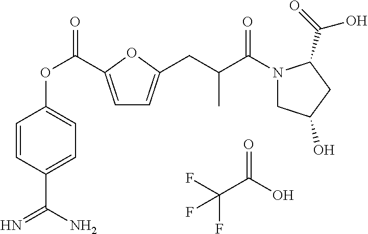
FC(C(O)=O)(F)F.C1=C(C(OC2=CC=C(C(N)=N)C=C2)=O)OC(CC(C(=O)N2CC(O)CC2C(=O)O)C)=C1
